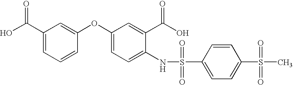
C1(C(O)=O)=CC=CC(OC2=CC=C(NS(=O)(=O)C3=CC=C(S(=O)(=O)C)C=C3)C(C(=O)O)=C2)=C1
